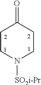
C1CN([SO2i-Pr])CCC1=O
